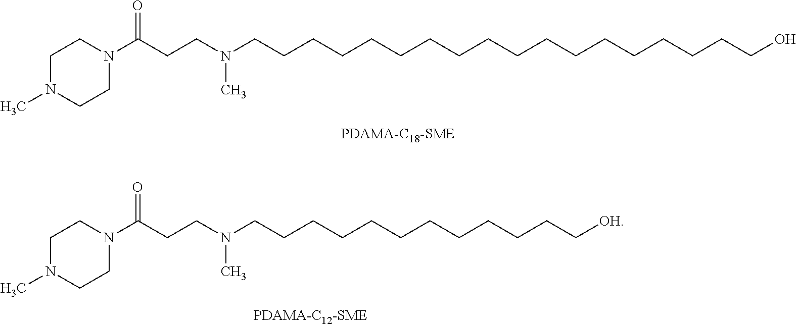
C1N(C)CCN(C(CCN(CCCCCCCCCCCCCCCCCCO)C)=O)C1.C1N(C)CCN(C(CCN(CCCCCCCCCCCC[OH])C)=O)C1
